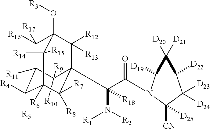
C1([R16])([R17])C2([R11])C([R5])([R4])C3([R6])C([R14])([R15])C1(O[R3])C([R12])([R13])C(C(N([R1])[R2])(C(=O)N1C4([D19])C([D22])(C([D23])([D24])C1([D25])[CN])C4([D20])[D21])[R18])(C2([R9])[R10])C3([R8])[R7]
